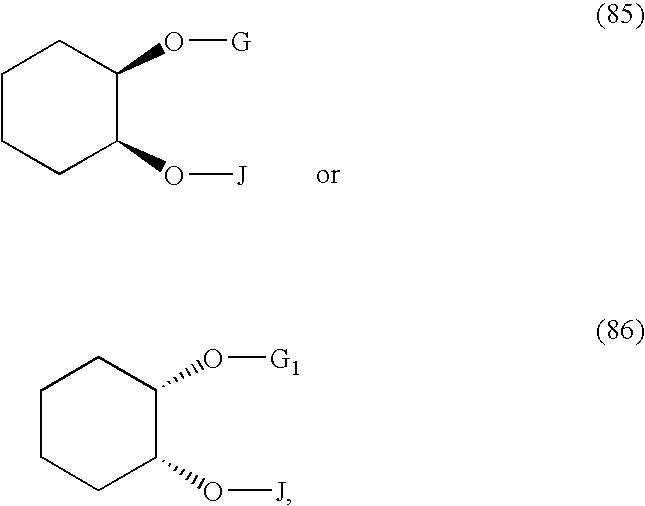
C1CCC(O[J])C(O[G1])C1.C1CCC(O[J])C(O[G])C1
